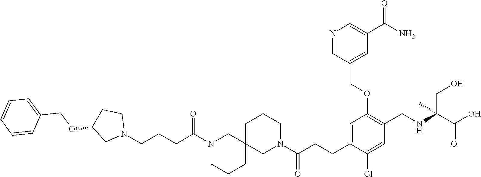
C(CCC(=O)N1CCCC2(C1)CCCN(C(CCC1=CC(OCC3=CC(C(N)=O)=CN=C3)=C(CNC(C(O)=O)(CO)C)C=C1Cl)=O)C2)N1CCC(OCC2=CC=CC=C2)C1
